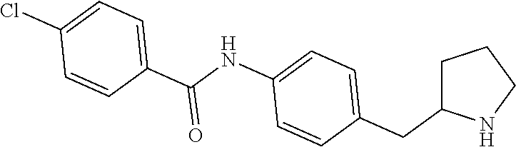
C1C(CC2=CC=C(NC(C3=CC=C(Cl)C=C3)=O)C=C2)NCC1
